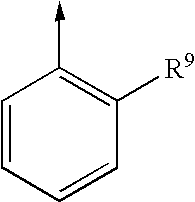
C1=CC=CC([R9])=C1->C
